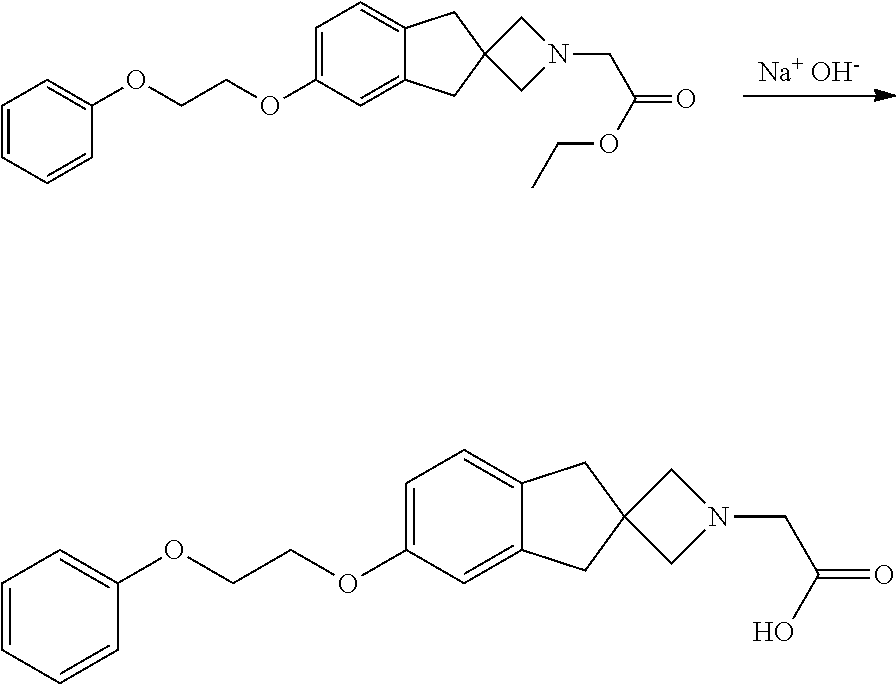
[Na+ OH-].C1=C(OCCOC2=CC=CC=C2)C=C2C(=C1)CC1(C2)CN(CC(=O)OCC)C1.C1=C(OCCOC2=CC=CC=C2)C=C2C(=C1)CC1(C2)CN(CC(=O)O)C1
